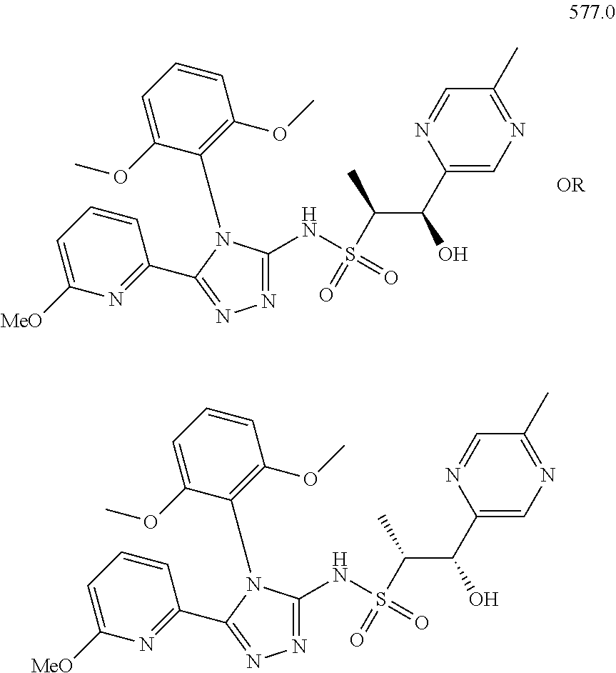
N1=C(NS(C(C(C2=CN=C(C)C=N2)O)C)(=O)=O)N(C2=C(OC)C=CC=C2OC)C(C2=NC([MeO])=CC=C2)=N1.N1=C(NS(C(C(C2=CN=C(C)C=N2)O)C)(=O)=O)N(C2=C(OC)C=CC=C2OC)C(C2=NC([MeO])=CC=C2)=N1
